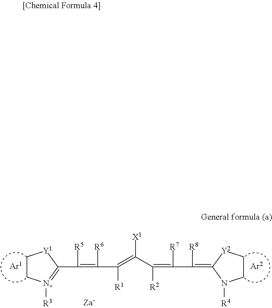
[Ar1].C1C[Y1]C(C(=C([R6])C(=C(C([R2])=C(C(=C2N([R4])CC[Y2]2)[R8])[R7])[X1])[R1])[R5])=[N+]1[R3].[Ar2]
